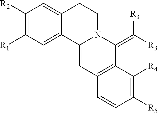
C12=CC3=C(C(=C([R3])[R3])N1CCC1=CC([R2])=C([R1])C=C21)C([R4])=C([R5])C=C3
